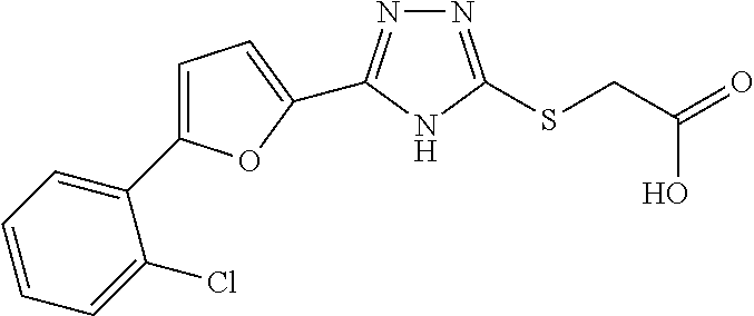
C1(C2=CC=C(C3=NN=C(SCC(=O)O)N3)O2)=CC=CC=C1Cl
